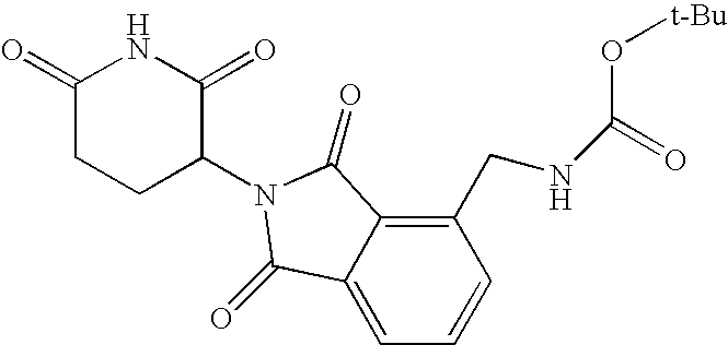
C1(CNC(=O)O[t-Bu])=C2C(=CC=C1)C(=O)N(C1C(=O)NC(=O)CC1)C2=O
